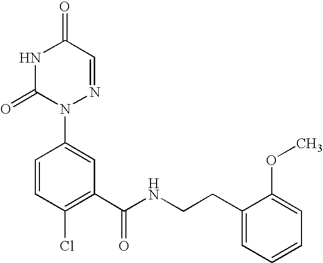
N1C(=O)N(C2=CC(C(NCCC3=CC=CC=C3OC)=O)=C(Cl)C=C2)N=CC1=O
